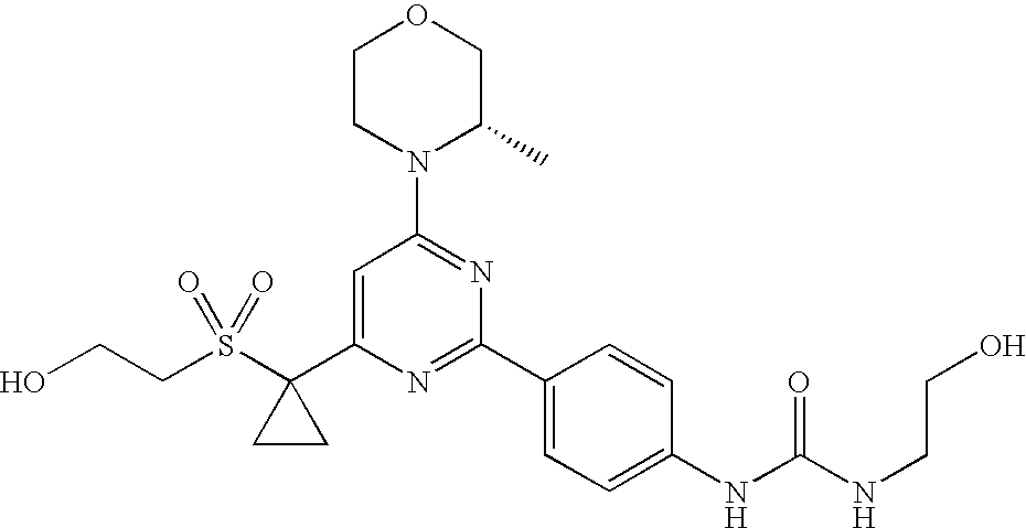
C1(C2(S(CCO)(=O)=O)CC2)=CC(N2C(C)COCC2)=NC(C2=CC=C(NC(=O)NCCO)C=C2)=N1
